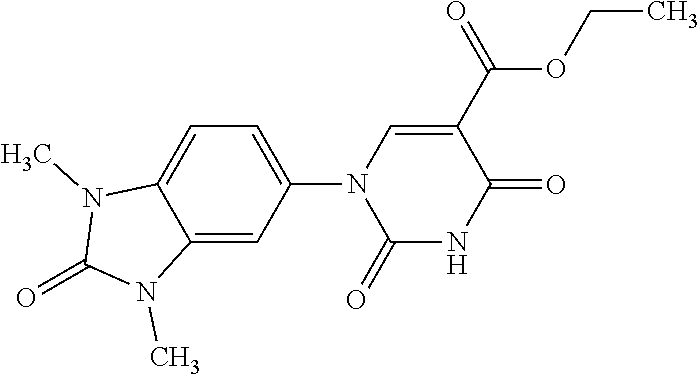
C1(N2C(=O)NC(=O)C(C(=O)OCC)=C2)=CC=C2C(=C1)N(C)C(=O)N2C
